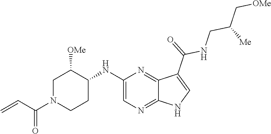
C1N(C(C=C)=O)CCC(NC2=CN=C3C(=N2)C(C(=O)NCC(C[OMe])[Me])=CN3)C1[OMe]
